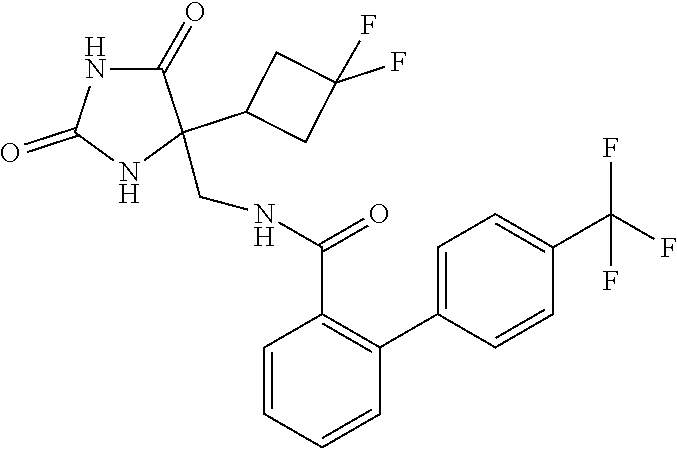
C1(C2(CNC(C3=C(C4=CC=C(C(F)(F)F)C=C4)C=CC=C3)=O)C(=O)NC(=O)N2)CC(F)(F)C1
